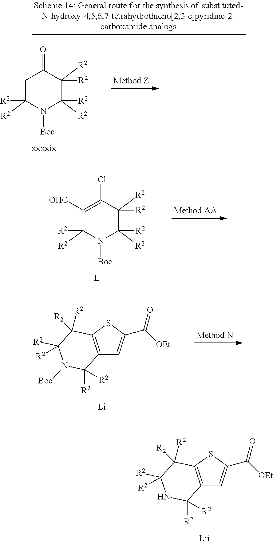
C12=C(SC(C([OEt])=O)=C1)C([R2])([R2])C([R2])([R2])NC2([R2])[R2].[Lii].C1C([R2])([R2])N([Boc])C([R2])([R2])C([R2])([R2])C1=O.C1([OHC])=C(Cl)C([R2])([R2])C([R2])([R2])N([Boc])C1([R2])[R2].C12=C(SC(C([OEt])=O)=C1)C([R2])([R2])C([R2])([R2])N([Boc])C2([R2])[R2].[Li]
